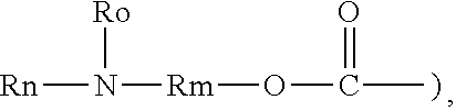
[Rn]N([Ro])[Rm]OC(=O)C
